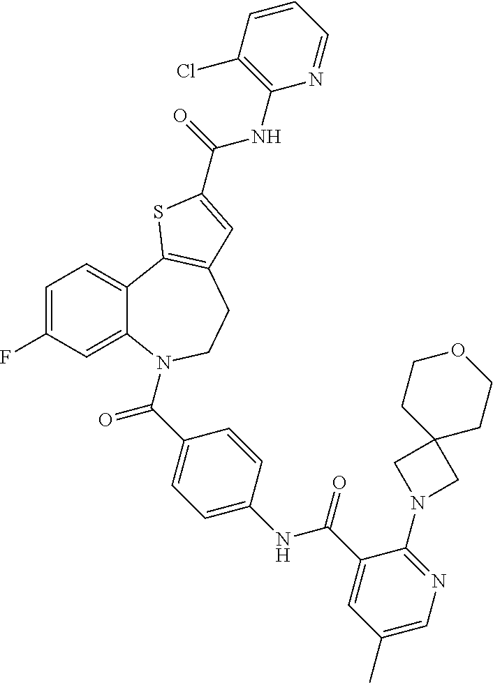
C1=C(F)C=C2C(=C1)C1=C(CCN2C(=O)C2=CC=C(NC(=O)C3=CC(C)=CN=C3N3CC4(C3)CCOCC4)C=C2)C=C(C(=O)NC2=C(Cl)C=CC=N2)S1
